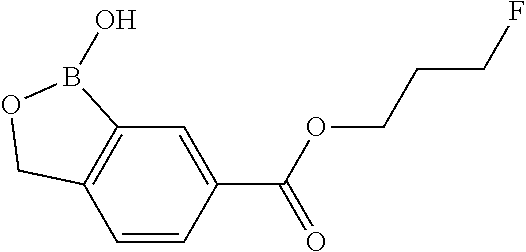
C12=C(C=CC(C(OCCCF)=O)=C1)COB2O
